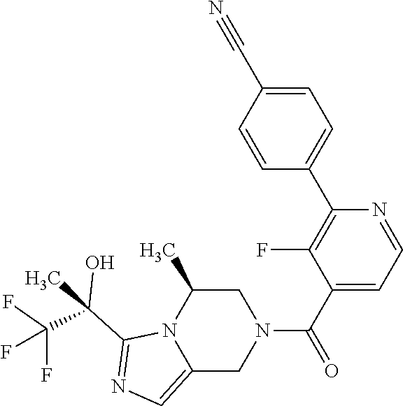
C12=CN=C(C(C)(C(F)(F)F)O)N1C(C)CN(C(C1=CC=NC(C3=CC=C(C#N)C=C3)=C1F)=O)C2
